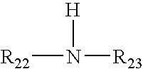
[R22]N([R23])[H]
